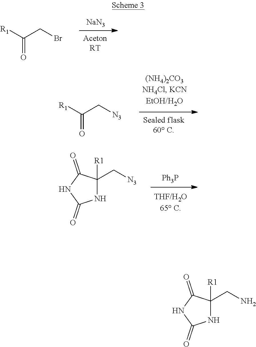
[NaN3].[R1]C(CBr)=O.[R1]C(C[N3])=O.[Ph3P].N1C([R1])(C[N3])C(=O)NC1=O.N1C([R1])(CN)C(=O)NC1=O
